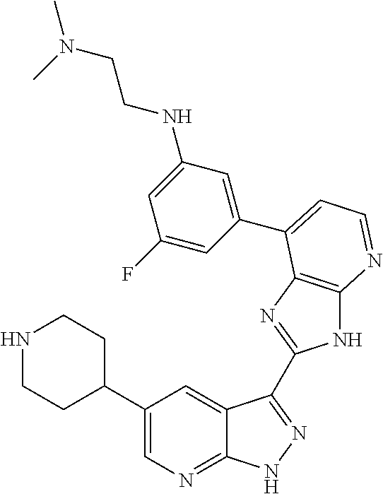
C1(C2CCNCC2)=CN=C2C(=C1)C(C1=NC3=C(N1)N=CC=C3C1=CC(NCCN(C)C)=CC(F)=C1)=NN2
